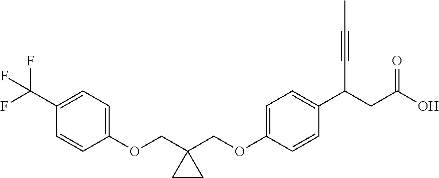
C1(C(F)(F)F)=CC=C(OCC2(COC3=CC=C(C(CC(O)=O)C#CC)C=C3)CC2)C=C1
